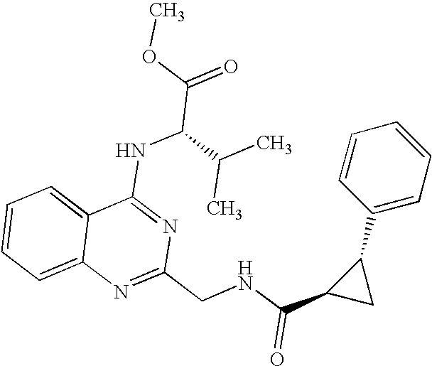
C12=CC=CC=C1N=C(CNC(C1CC1C1=CC=CC=C1)=O)N=C2NC(C(=O)OC)C(C)C
